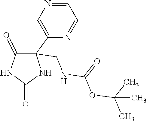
C1(=O)C(C2=CN=CC=N2)(CNC(=O)OC(C)(C)C)NC(=O)N1
